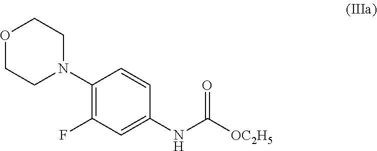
O1CCN(C2=C(F)C=C(NC([OC2H5])=O)C=C2)CC1
